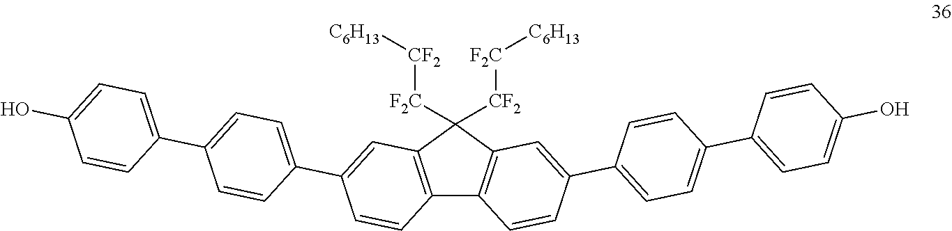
C12=C(C([CF2][F2C][C6H13])([F2C][CF2][C6H13])C3=C1C=CC(C1=CC=C(C4=CC=C(O)C=C4)C=C1)=C3)C=C(C1=CC=C(C3=CC=C(O)C=C3)C=C1)C=C2
